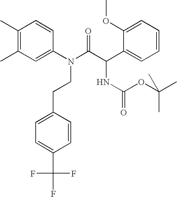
C1(C)=C(C)C=C(N(C(=O)C(NC(=O)OC(C)(C)C)C2=CC=CC=C2OC)CCC2=CC=C(C(F)(F)F)C=C2)C=C1
